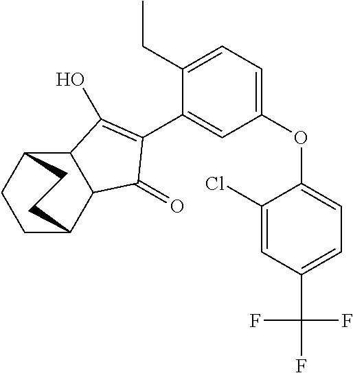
C12C(C3CCC1CC3)C(=O)C(C1=CC(OC3=CC=C(C(F)(F)F)C=C3Cl)=CC=C1CC)=C2O
